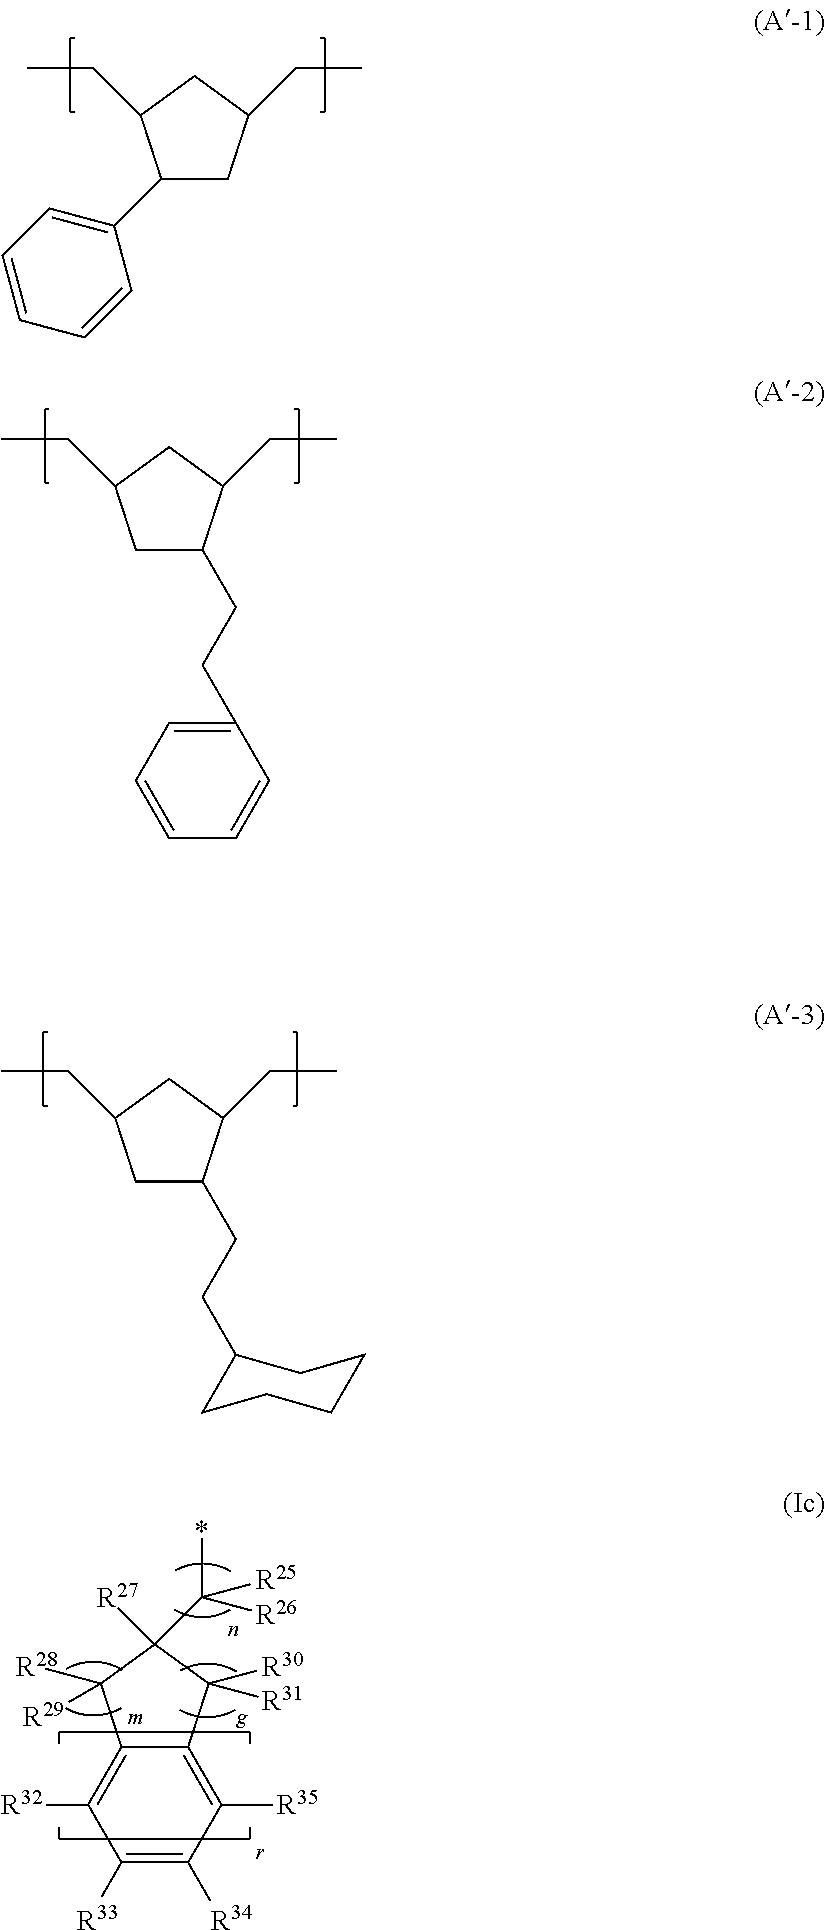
C1(C2=CC=CC=C2)CC(CC)CC1CC.C1C(CCC2=CC=CC=C2)C(CC)CC1CC.C1C(CCC2CCCCC2)C(CC)CC1CC.C1([R33])=C([R34])C([R35])=C2C(=C1[R32])C([R28])([R29])C([R27])(C(*)([R26])[R25])C2([R31])[R30]
